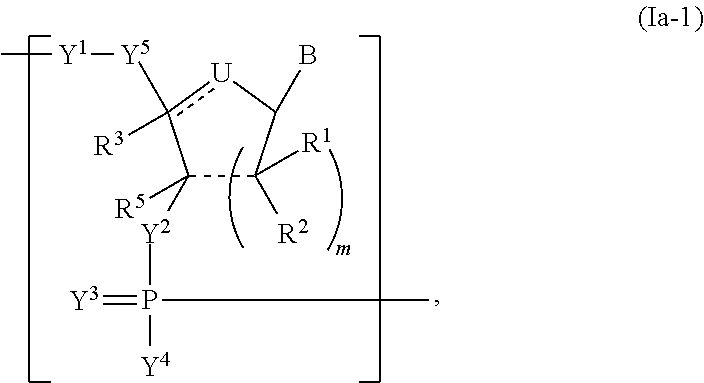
C[Y1][Y5]c1([R3])[U]C(B)C([R2])([R1])C1([Y2]P(=[Y3])([Y4])CCC)[R5]
